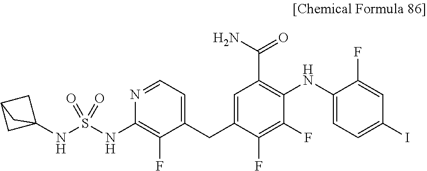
C1=NC(NS(NC23CC(C2)C3)(=O)=O)=C(F)C(CC2=CC(C(N)=O)=C(NC3=CC=C(I)C=C3F)C(F)=C2F)=C1
